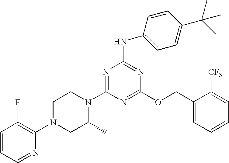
C1=CC=NC(N2CC(C)N(C3=NC(NC4=CC=C(C(C)(C)C)C=C4)=NC(OCC4=CC=CC=C4[CF3])=N3)CC2)=C1F
